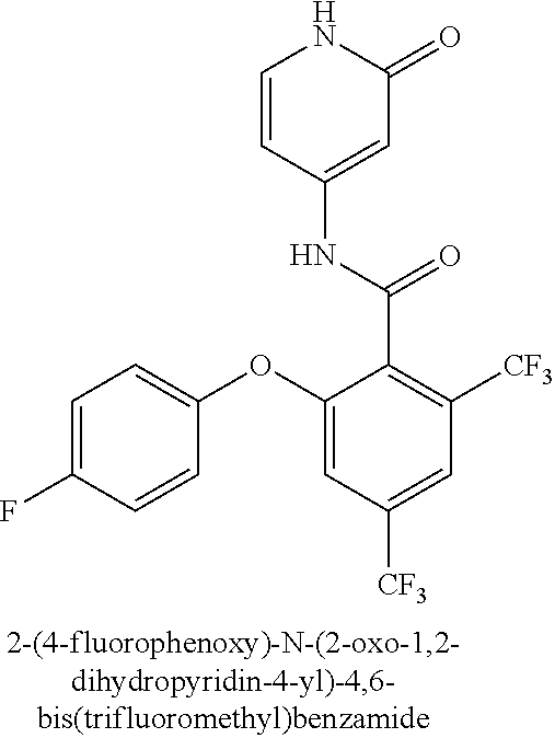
O(C1=CC([CF3])=CC([CF3])=C1C(=O)NC1=CC(=O)NC=C1)C1=CC=C(F)C=C1
